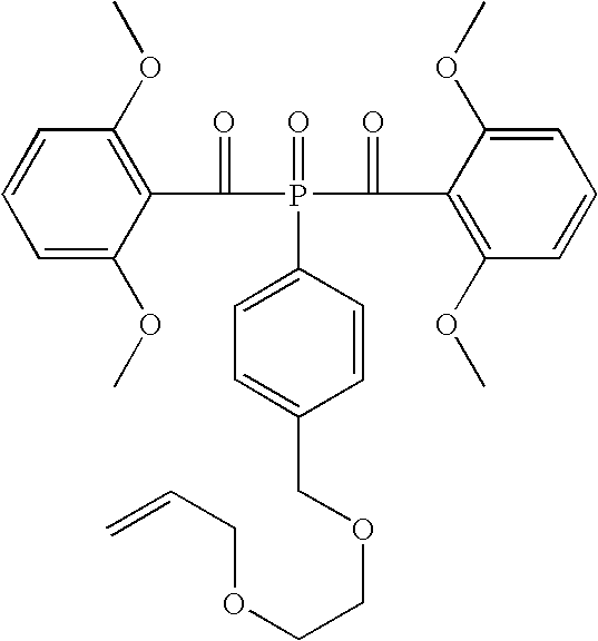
C1=C(OC)C(C(=O)P(=O)(C(=O)C2=C(OC)C=CC=C2OC)C2=CC=C(COCCOCC=C)C=C2)=C(OC)C=C1
